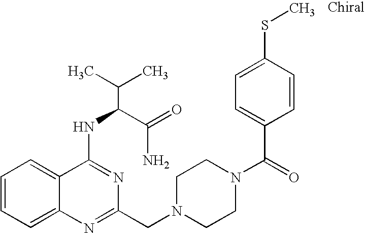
C1=CC=C2C(=C1)C(NC(C(N)=O)C(C)C)=NC(CN1CCN(C(C3=CC=C(SC)C=C3)=O)CC1)=N2
